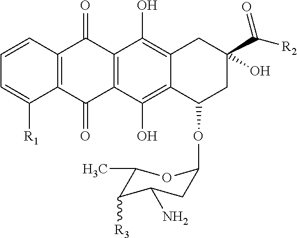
C1=CC2=C(C([R1])=C1)C(=O)C1=C(C2=O)C(O)=C2C(=C1O)C(OC1CC(N)C([R3])C(C)O1)CC(C([R2])=O)(O)C2
